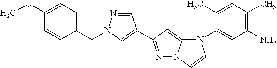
C1=C(OC)C=CC(CN2N=CC(C3=NN4C(=C3)N(C3=CC(N)=C(C)C=C3C)C=C4)=C2)=C1
